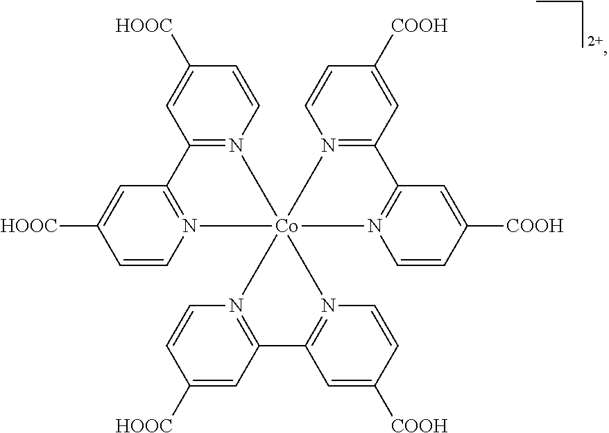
C12=N(C=CC([HOOC])=C1)[Co]13(N4=C2C=C([HOOC])C=C4)(N2=C(C=C([COOH])C=C2)C2=N1C=CC([COOH])=C2)N1=C(C=C([HOOC])C=C1)C1=N3C=CC([COOH])=C1
